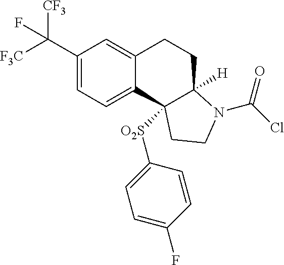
C1(C([CF3])([F3C])F)=CC=C2C(=C1)CCC1([H])C2([O2S]C2=CC=C(F)C=C2)CCN1C(Cl)=O
